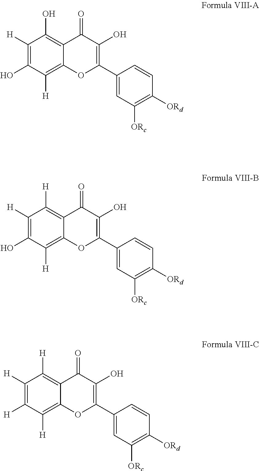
C1([H])=C(O)C([H])=C2C(=C1O)C(=O)C(O)=C(C1=CC([ORc])=C([ORd])C=C1)O2.C1([H])=C(O)C([H])=C2C(=C1[H])C(=O)C(O)=C(C1=CC([ORc])=C([ORd])C=C1)O2.C1([H])=C([H])C([H])=C2C(=C1[H])C(=O)C(O)=C(C1=CC([ORc])=C([ORd])C=C1)O2
